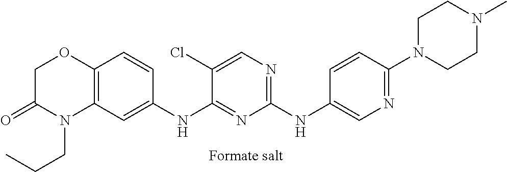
C1(NC2=CN=C(N3CCN(C)CC3)C=C2)=NC=C(Cl)C(NC2=CC3=C(C=C2)OCC(=O)N3CCC)=N1
